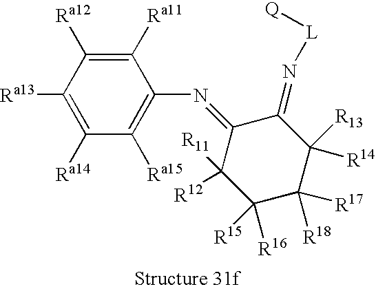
N(C1=C([Ra15])C([Ra14])=C([Ra13])C([Ra12])=C1[Ra11])=C1C([R12])([R11])C([R15])([R16])C([R17])([R18])C([R14])([R13])C1=N[L][Q]
